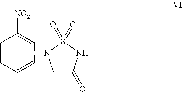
C1=CC=CC=C1[NO2].CN1CC(=O)NS1(=O)=O
